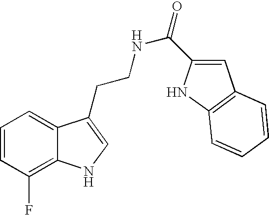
C1=CC(F)=C2C(=C1)C(CCNC(=O)C1=CC3=C(N1)C=CC=C3)=CN2
